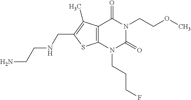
C12=C(N(CCCF)C(=O)N(CCOC)C1=O)SC(CNCCN)=C2C
